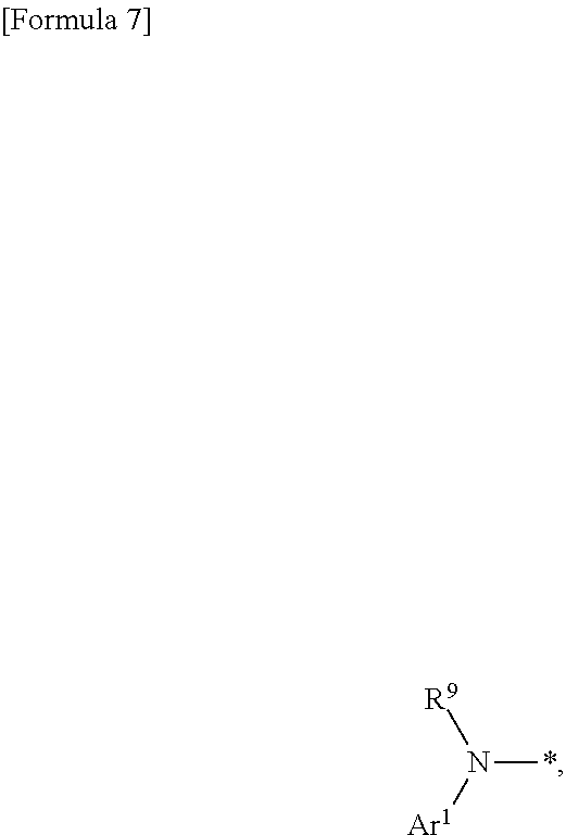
[R9]N([Ar1])*
